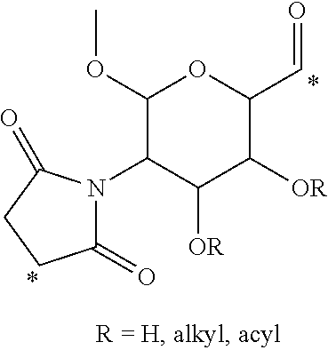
C1(=O)CCC(=O)N1C1C(OC)OC(C=O)C([OR])C1[OR]
